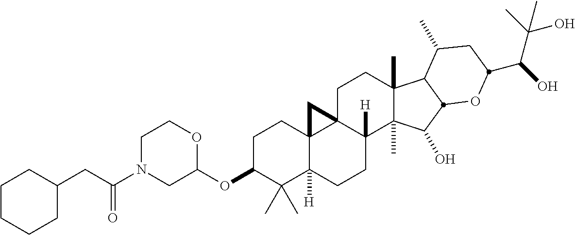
C(C(N1CC(OC2C(C)(C)C3([H])C4(CC2)C2(CCC5(C)C(C)(C(O)C6C5C(C)CC(C(O)C(C)(O)C)O6)C2([H])CC3)C4)OCC1)=O)C1CCCCC1
